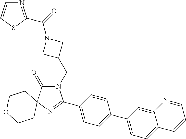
N1(CC2CN(C(=O)C3=NC=CS3)C2)C(=O)C2(N=C1C1=CC=C(C3=CC=C4C(=C3)N=CC=C4)C=C1)CCOCC2
